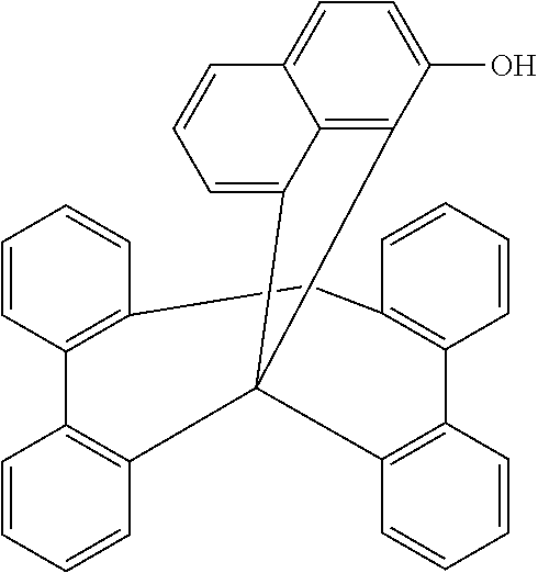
C12=C3C(O)=CC=C1C=CC=C2C31C2=C(C3=C(C=CC=C3)CC3=C(C=CC=C3)C3=C1C=CC=C3)C=CC=C2
